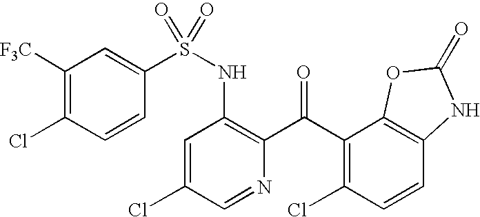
C1([F3C])=C(Cl)C=CC(S(NC2=C(C(C3=C(Cl)C=CC4=C3OC(=O)N4)=O)N=CC(Cl)=C2)(=O)=O)=C1
